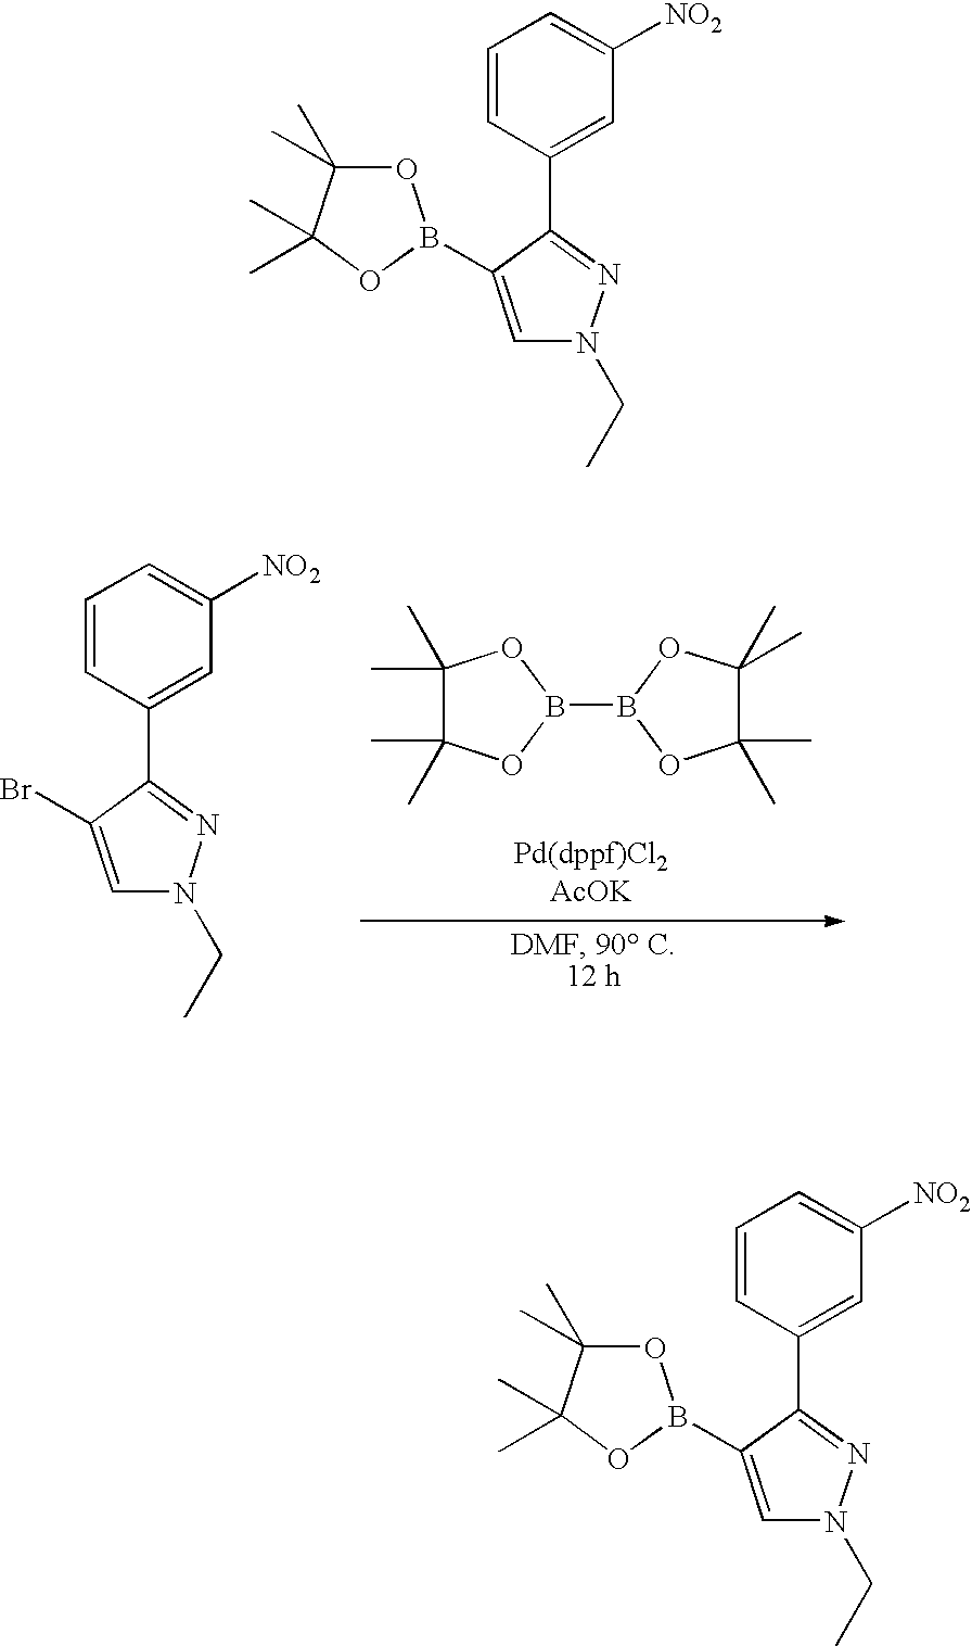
C1=CC(C2=NN(CC)C=C2Br)=CC([NO2])=C1.C1(C)(C)C(C)(C)OB(B2OC(C)(C)C(C)(C)O2)O1.C1=CC(C2=NN(CC)C=C2B2OC(C)(C)C(C)(C)O2)=CC([NO2])=C1.C1=CC(C2=NN(CC)C=C2B2OC(C)(C)C(C)(C)O2)=CC([NO2])=C1
